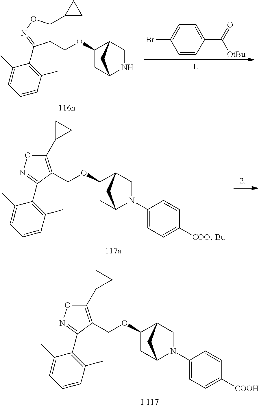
C1(C2=C(COC3CC4N(C5=CC=C([COOH])C=C5)CC3C4)C(C3=C(C)C=CC=C3C)=NO2)CC1.C1=C(C)C(C2=NOC(C3CC3)=C2COC2CC3NCC2C3)=C(C)C=C1.C1(Br)=CC=C(C(=O)[OtBu])C=C1.C1(C2=C(COC3CC4N(C5=CC=C([COOt-Bu])C=C5)CC3C4)C(C3=C(C)C=CC=C3C)=NO2)CC1
